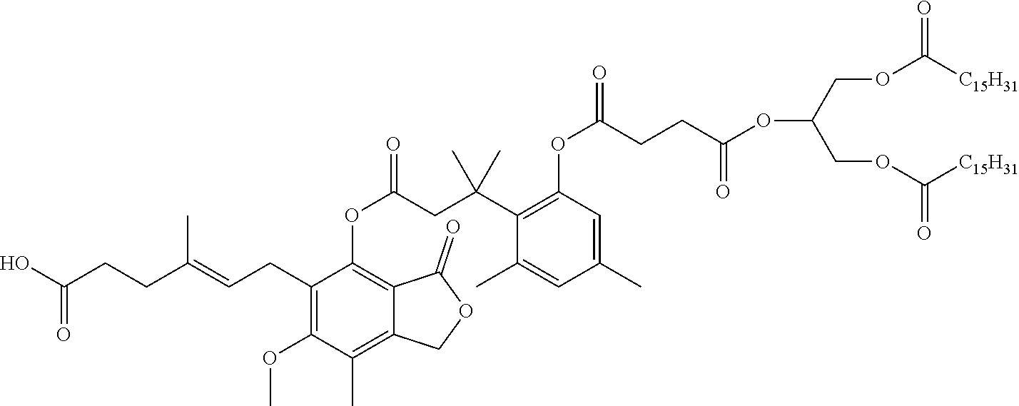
O(C(COC([C15H31])=O)COC([C15H31])=O)C(=O)CCC(OC1=C(C(CC(OC2=C3C(=C(C)C(OC)=C2CC=C(CCC(O)=O)C)COC3=O)=O)(C)C)C(C)=CC(C)=C1)=O
